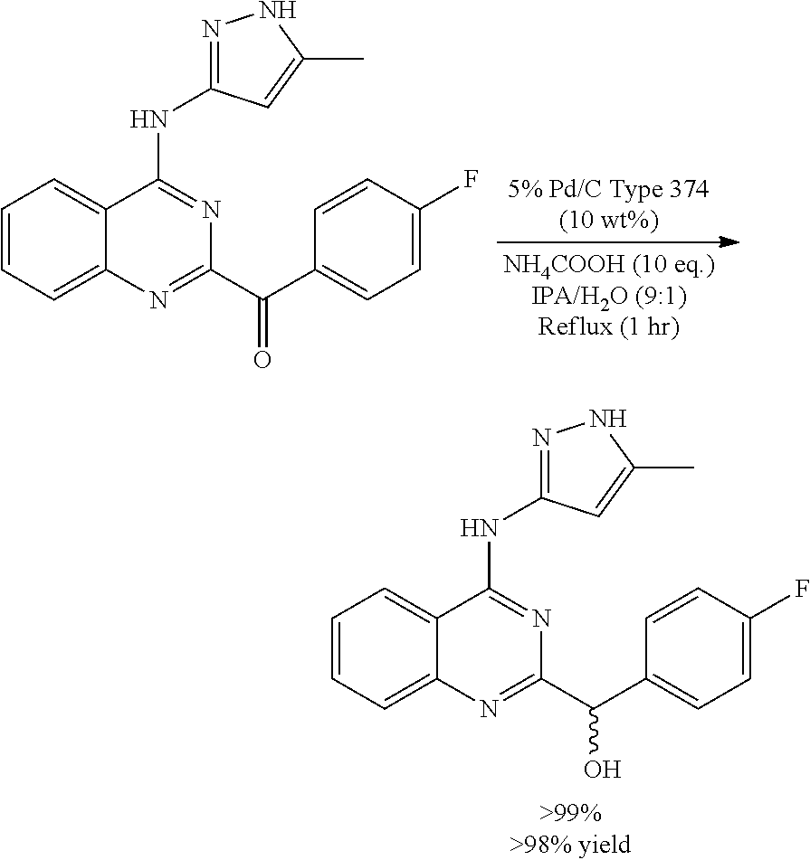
C1=CC=C2C(=C1)C(NC1=NNC(C)=C1)=NC(C(C1=CC=C(F)C=C1)=O)=N2.C1=CC=C2C(=C1)C(NC1=NNC(C)=C1)=NC(C(C1=CC=C(F)C=C1)O)=N2
